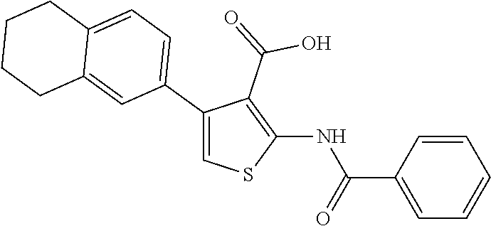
C1(C2=CC=C3C(=C2)CCCC3)=CSC(NC(C2=CC=CC=C2)=O)=C1C(=O)O
